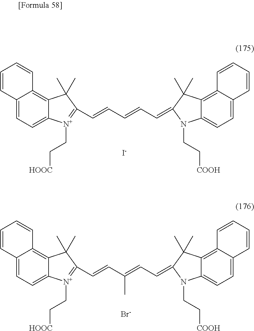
C12=C3C(=CC=C1N(CC[COOH])C(=CC=CC=CC1=[N+](CC[HOOC])C4=CC=C5C(=C4C1(C)C)C=CC=C5)C2(C)C)C=CC=C3.[I-].C12=C3C(=CC=C1N(CC[COOH])C(=CC=C(C=CC1=[N+](CC[HOOC])C4=CC=C5C(=C4C1(C)C)C=CC=C5)C)C2(C)C)C=CC=C3.[Br-]
